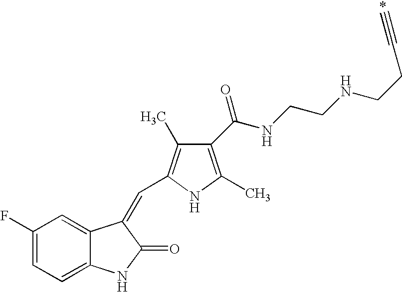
C1(F)=CC=C2C(=C1)C(=CC1=C(C)C(C(NCCNCCC#C)=O)=C(C)N1)C(=O)N2
